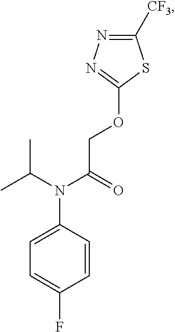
C1([CF3])=NN=C(OCC(N(C(C)C)C2=CC=C(F)C=C2)=O)S1
